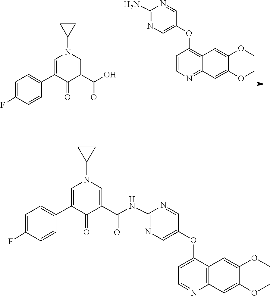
C1(N)=NC=C(OC2=C3C(=NC=C2)C=C(OC)C(OC)=C3)C=N1.N1(C2CC2)C=C(C(O)=O)C(=O)C(C2=CC=C(F)C=C2)=C1.N1(C2CC2)C=C(C(=O)NC2=NC=C(OC3=CC=NC4=C3C=C(OC)C(OC)=C4)C=N2)C(=O)C(C2=CC=C(F)C=C2)=C1
